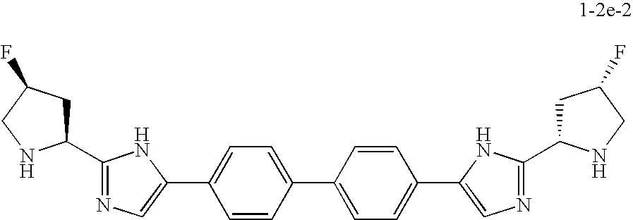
C1=CC(C2=CC=C(C3=CN=C(C4CC(F)CN4)N3)C=C2)=CC=C1C1=CN=C(C2CC(F)CN2)N1
